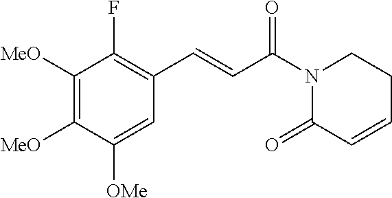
C1([MeO])=C([MeO])C([OMe])=CC(C=CC(N2C(=O)C=CCC2)=O)=C1F
